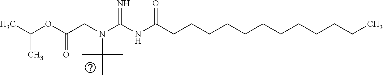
CC(OC(CN(C(NC(CCCCCCCCCCCC)=O)=N)C(C)(C)C)=O)C
